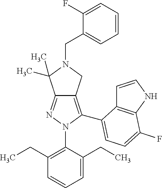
C12=NN(C3=C(CC)C=CC=C3CC)C(C3=CC=C(F)C4=C3C=CN4)=C1CN(CC1=CC=CC=C1F)C2(C)C
